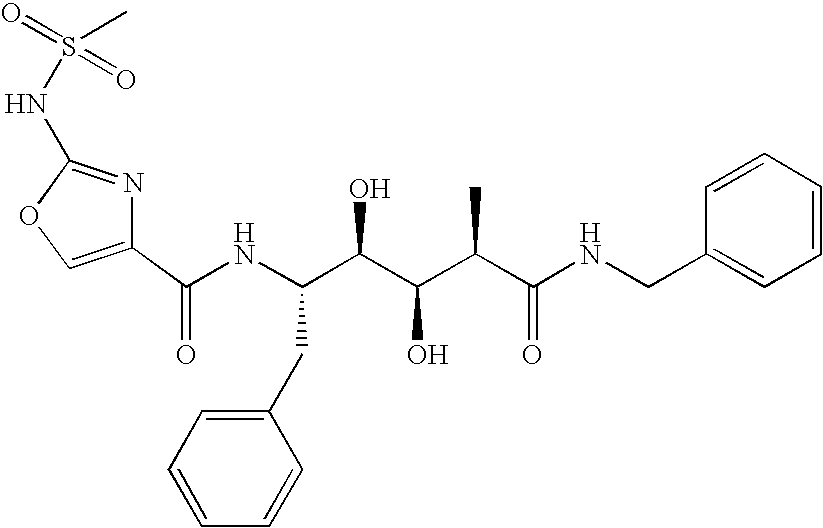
C1(C(NC(C(C(C(C(NCC2=CC=CC=C2)=O)C)O)O)CC2=CC=CC=C2)=O)=COC(NS(=O)(=O)C)=N1
